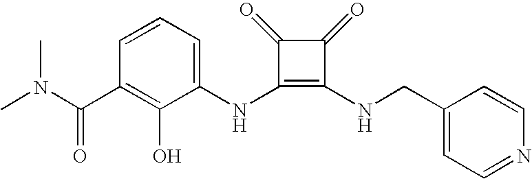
CN(C(C1=C(O)C(NC2=C(NCC3=CC=NC=C3)C(=O)C2=O)=CC=C1)=O)C
